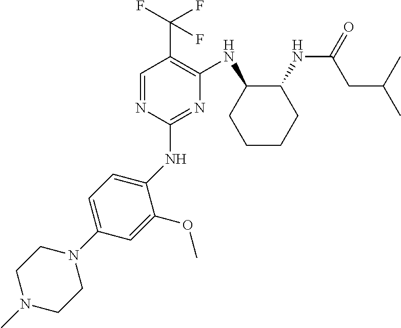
C1(NC2=CC=C(N3CCN(C)CC3)C=C2OC)=NC(NC2CCCCC2NC(=O)CC(C)C)=C(C(F)(F)F)C=N1
